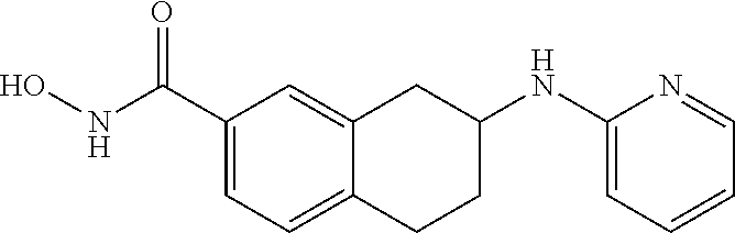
C1(C(NO)=O)=CC=C2C(=C1)CC(NC1=CC=CC=N1)CC2
